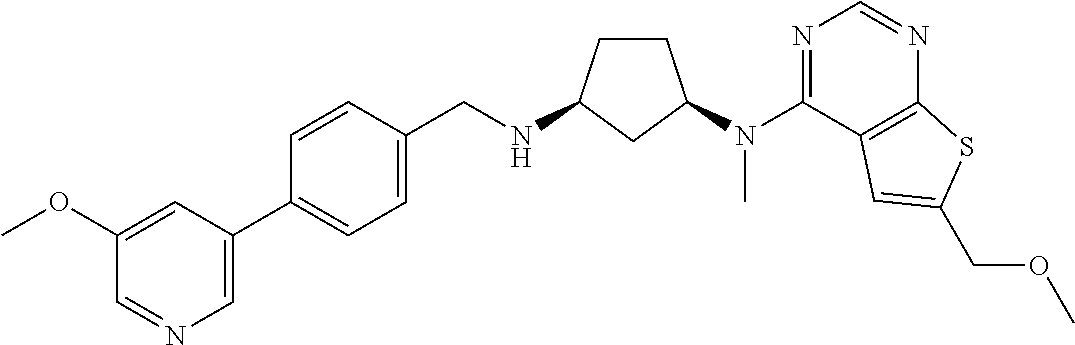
C1=CC(C2=CN=CC(OC)=C2)=CC=C1CNC1CCC(N(C2=NC=NC3=C2C=C(COC)S3)C)C1
